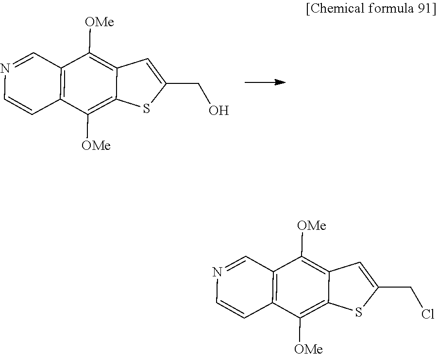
C12=C(C([OMe])=C3C(=C1[OMe])SC(CO)=C3)C=NC=C2.C12=C(C([OMe])=C3C(=C1[OMe])SC(CCl)=C3)C=NC=C2
